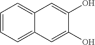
C1=CC=C2C(=C1)C=C(O)C(O)=C2
